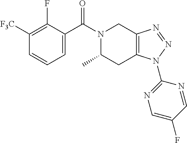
C1=C(C(N2C(C)CC3=C(C2)N=NN3C2=NC=C(F)C=N2)=O)C(F)=C([F3C])C=C1
